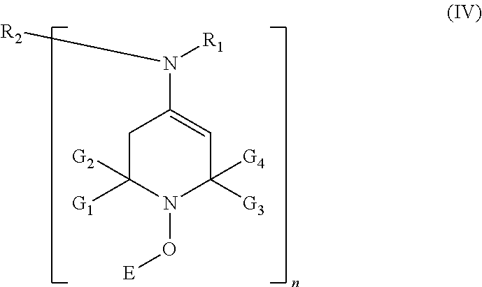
C1C([G2])([G1])N(O[E])C([G4])([G3])C=C1N([R2])[R1]
